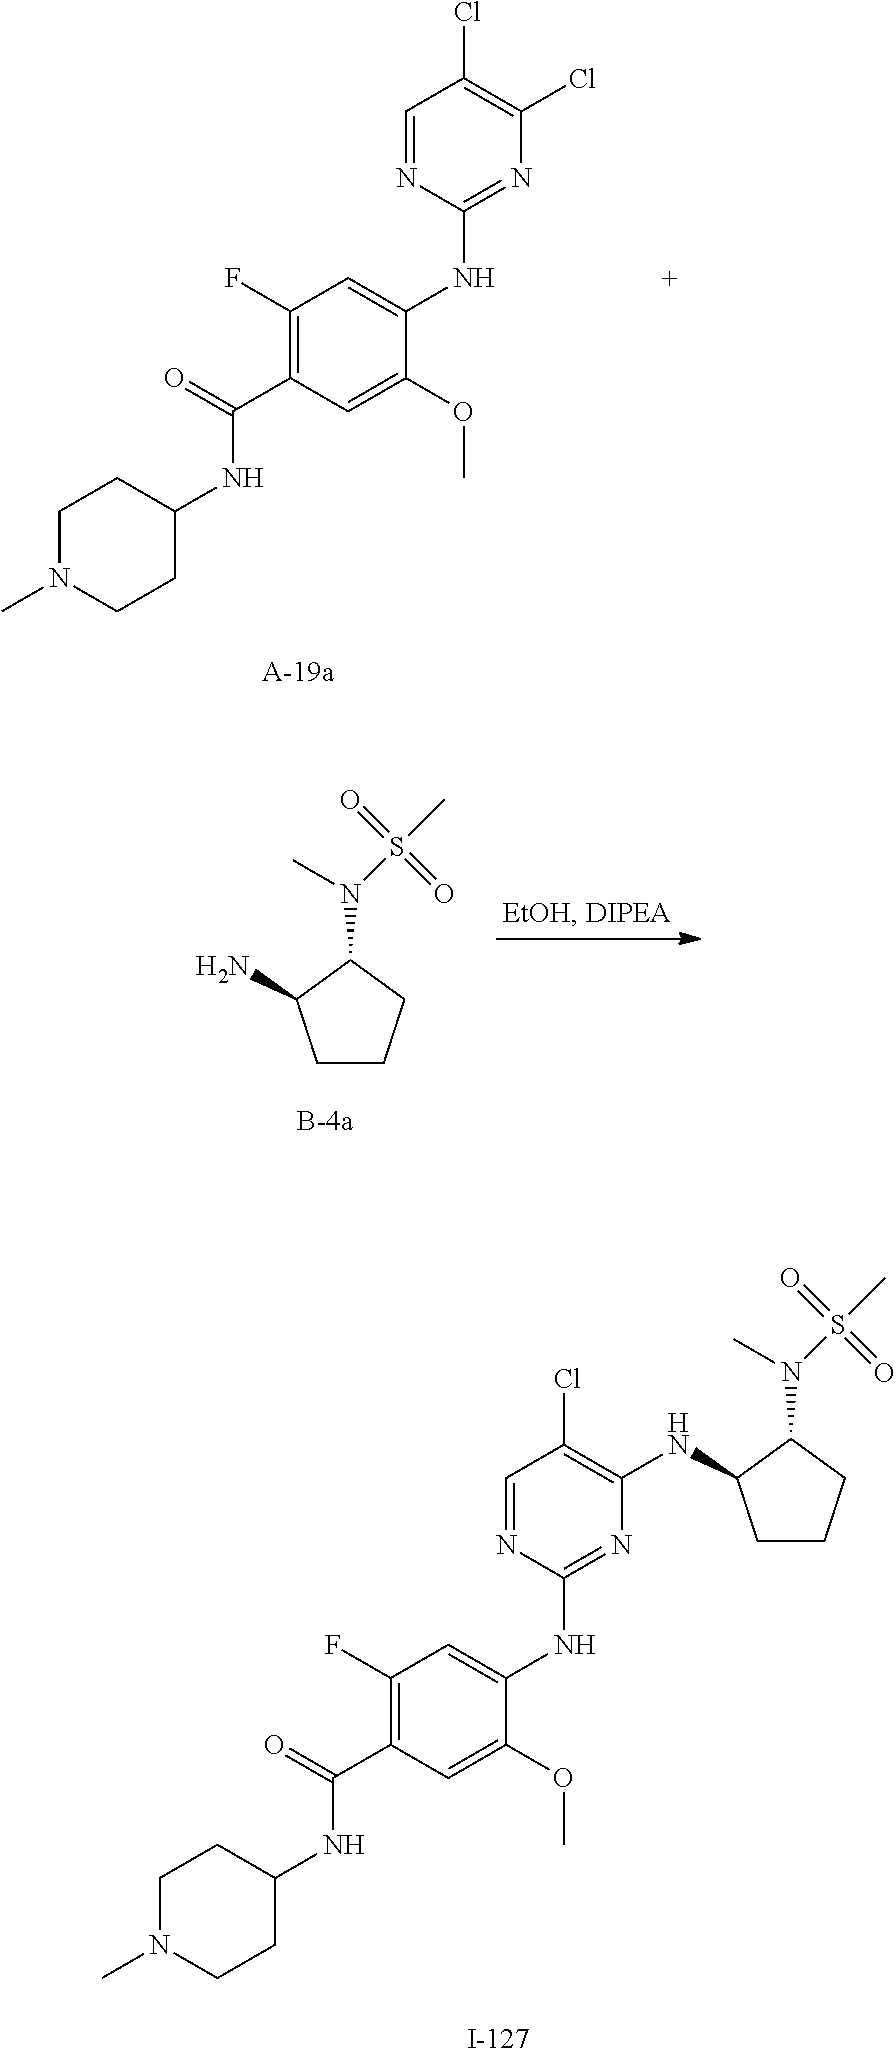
C1=NC(NC2=CC(F)=C(C(NC3CCN(C)CC3)=O)C=C2OC)=NC(NC2CCCC2N(C)S(C)(=O)=O)=C1Cl.C1=NC(NC2=CC(F)=C(C(NC3CCN(C)CC3)=O)C=C2OC)=NC(Cl)=C1Cl.C1CCC(N(C)S(C)(=O)=O)C1N
